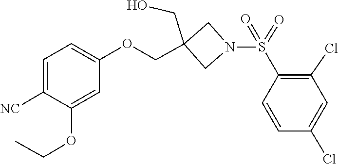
O(CC)C1=CC(OCC2(CO)CN(S(=O)(=O)C3=C(Cl)C=C(Cl)C=C3)C2)=CC=C1[NC]
